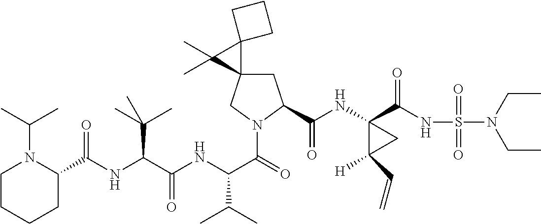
C1(C(NC(C(NC(C(=O)N2CC3(CC2C(NC2(C(NS(=O)(=O)N(CC)CC)=O)C([H])(C=C)C2)=O)C2(C3(C)C)CCC2)C(C)C)=O)C(C)(C)C)=O)N(C(C)C)CCCC1
